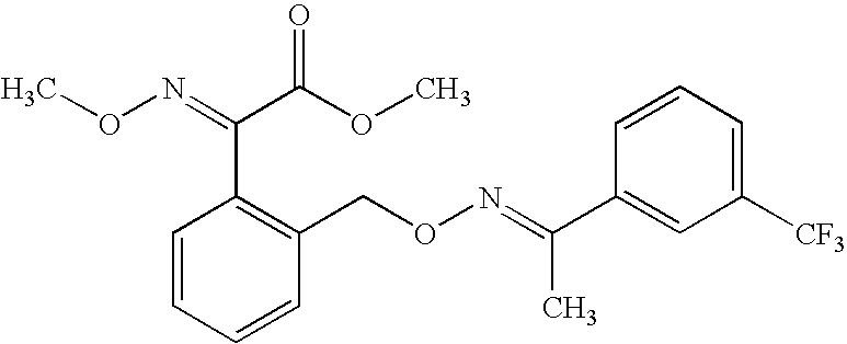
C1=CC=C([CF3])C=C1C(C)=NOCC1=C(C(C(OC)=O)=NOC)C=CC=C1
